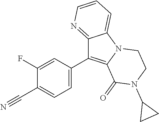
C1(F)=CC(C2=C3N(C4=CC=CN=C24)CCN(C2CC2)C3=O)=CC=C1C#N
